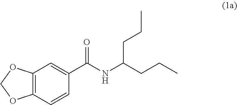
C12=C(C=CC(C(NC(CCC)CCC)=O)=C1)OCO2
